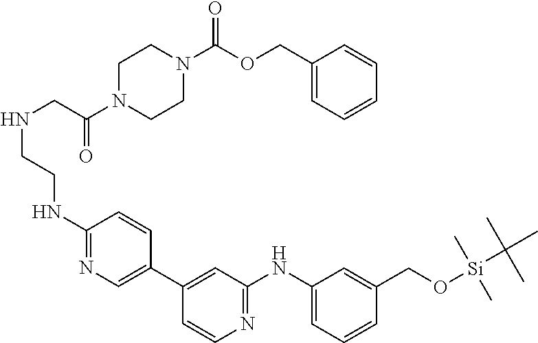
N(CCNC1=NC=C(C2=CC(NC3=CC=CC(CO[Si](C(C)(C)C)(C)C)=C3)=NC=C2)C=C1)CC(=O)N1CCN(C(=O)OCC2=CC=CC=C2)CC1
